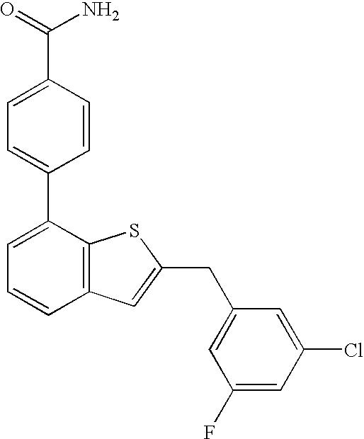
C1=C(C(N)=O)C=CC(C2=CC=CC3=C2SC(CC2=CC(F)=CC(Cl)=C2)=C3)=C1
